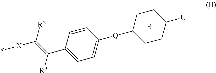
C1=C(C(=C([R2])[X]*)[R3])C=CC([Q]C2CCC([U])CC2)=C1.B
